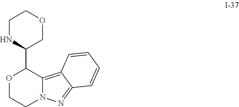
C1NC(C2OCCN3C2=C2C(=N3)C=CC=C2)COC1
